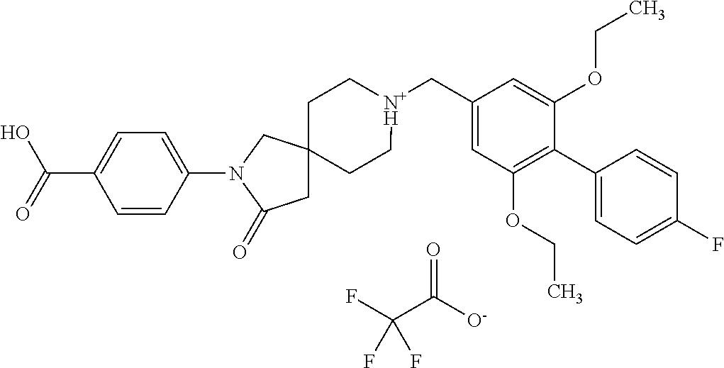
FC(C([O-])=O)(F)F.C1C[N+H](CC2=CC(OCC)=C(C3=CC=C(F)C=C3)C(OCC)=C2)CCC12CC(=O)N(C1=CC=C(C(O)=O)C=C1)C2
